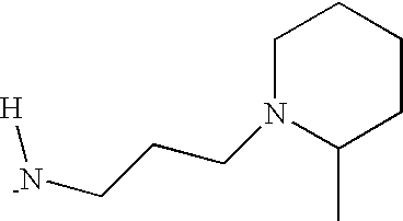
C1N(CCC[-N][H])C(C)CCC1
